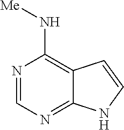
N([Me])C1=C2C(=NC=N1)NC=C2
